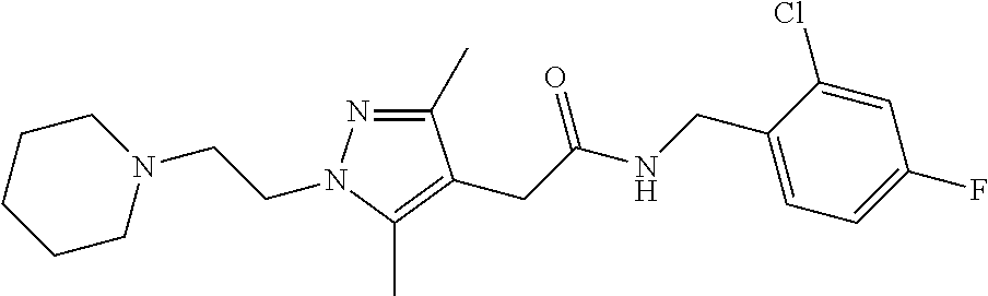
C1(C)=NN(CCN2CCCCC2)C(C)=C1CC(NCC1=CC=C(F)C=C1Cl)=O
